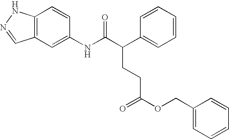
C12=C(C=C(NC(C(C3=CC=CC=C3)CCC(OCC3=CC=CC=C3)=O)=O)C=C1)C=NN2
